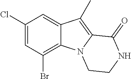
C1(Cl)=CC(Br)=C2C(=C1)C(C)=C1N2CCNC1=O
